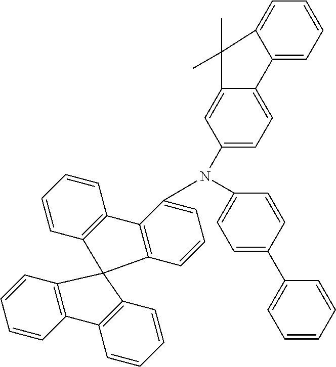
C12=CC=CC=C1C(C)(C)C1=CC(N(C3=CC=C(C4=CC=CC=C4)C=C3)C3=CC=CC4=C3C3=C(C=CC=C3)C43C4=C(C=CC=C4)C4=C3C=CC=C4)=CC=C21
